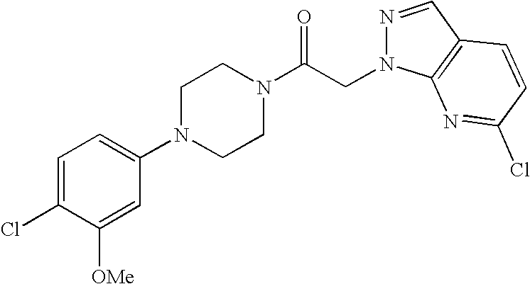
C1=C(Cl)C([OMe])=CC(N2CCN(C(CN3N=CC4=C3N=C(Cl)C=C4)=O)CC2)=C1
